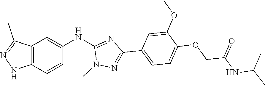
C12=C(C=CC(NC3=NC(C4=CC=C(OCC(NC(C)C)=O)C(OC)=C4)=NN3C)=C1)NN=C2C
